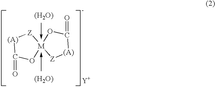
[(A)]1C(=O)O[M]2([Z]1)OC(=O)[(A)][Z]2.[(H2O)].[(H2O)].[Y]
